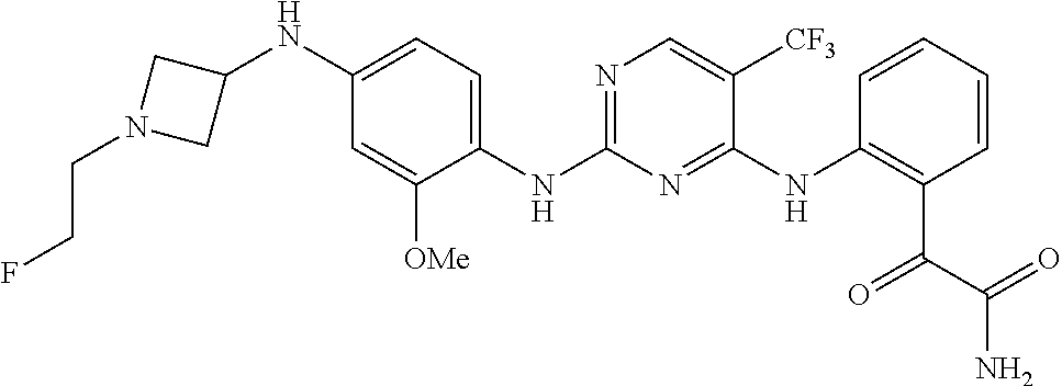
N(C1=CC=C(NC2=NC=C([CF3])C(NC3=C(C(=O)C(=O)N)C=CC=C3)=N2)C([OMe])=C1)C1CN(CCF)C1
